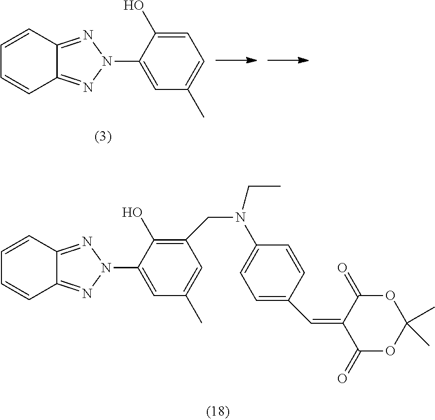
C1=CC=CC2=NN(C3=CC(C)=CC=C3O)N=C12.C1=CC=CC2=NN(C3=CC(C)=CC(CN(CC)C4=CC=C(C=C5C(=O)OC(C)(C)OC5=O)C=C4)=C3O)N=C12
